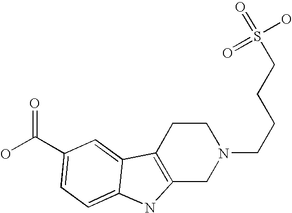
C12=C(CCN(CCCCS(O)(=O)=O)C1)C1=CC(C(O)=O)=CC=C1N2
